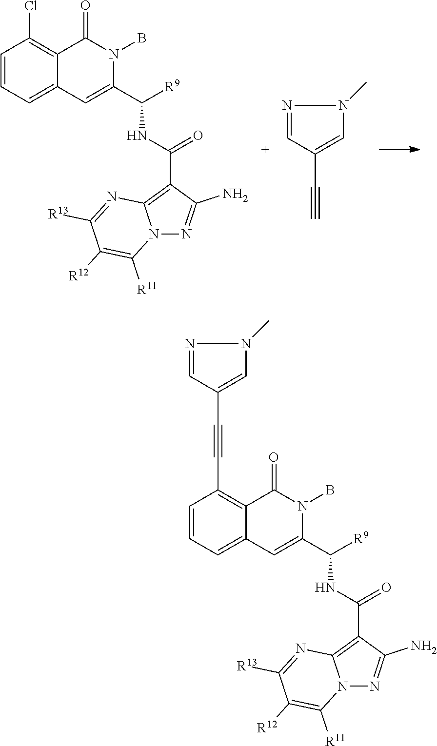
C12=C(C#CC3=CN(C)N=C3)C=CC=C1C=C(C([R9])NC(C1=C3N(N=C1N)C([R11])=C([R12])C([R13])=N3)=O)N(B)C2=O.C12=C(Cl)C=CC=C1C=C(C([R9])NC(C1=C3N(N=C1N)C([R11])=C([R12])C([R13])=N3)=O)N(B)C2=O.C1=NN(C)C=C1C#C
